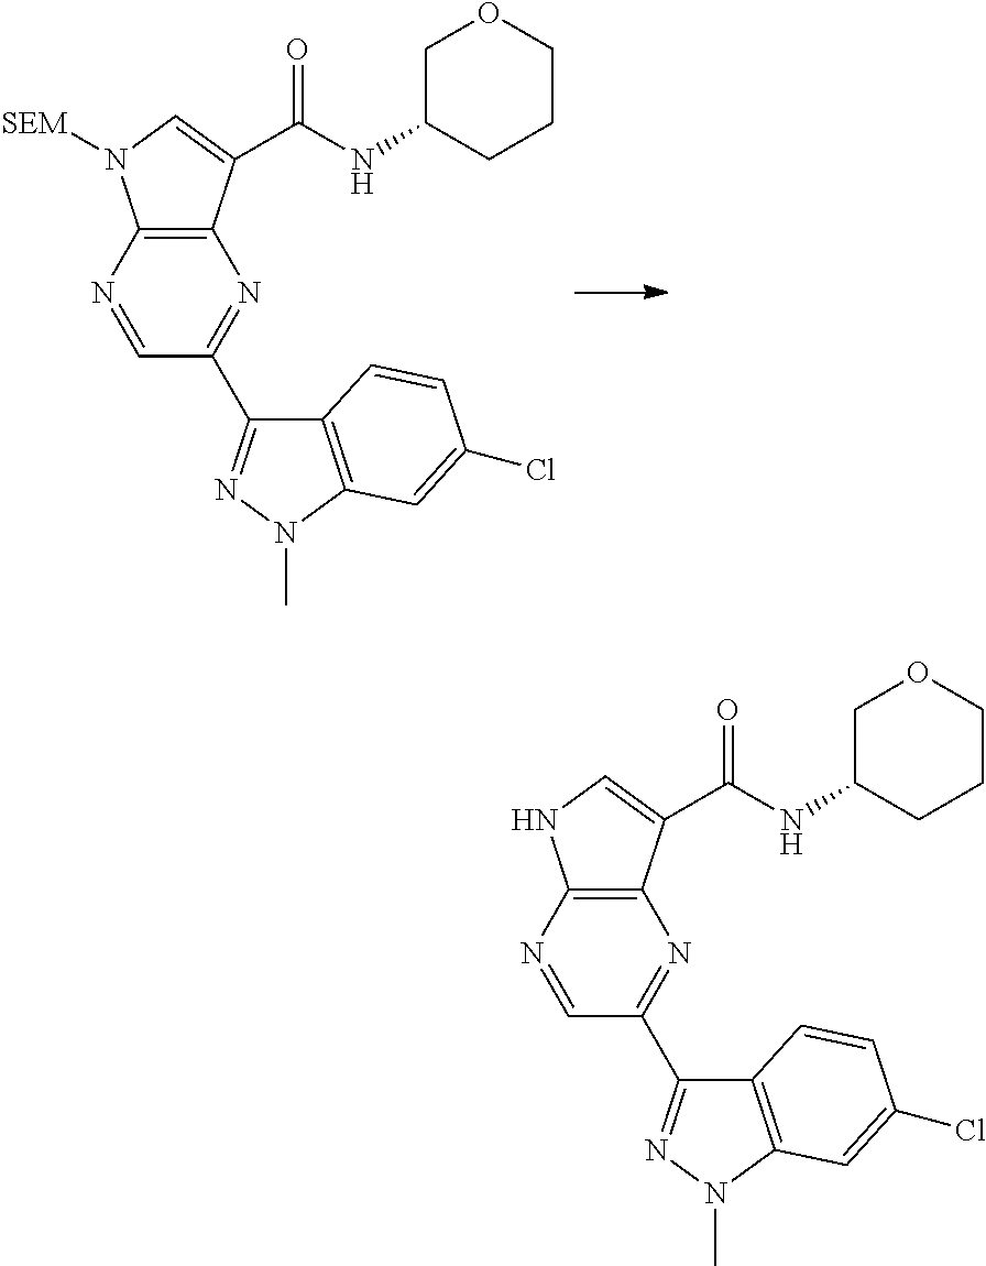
C12=C(N=CC(C3=NN(C)C4=C3C=CC(Cl)=C4)=N1)N([SEM])C=C2C(=O)NC1CCCOC1.C12=C(N=CC(C3=NN(C)C4=C3C=CC(Cl)=C4)=N1)NC=C2C(=O)NC1CCCOC1
